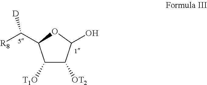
C1([T1O])C([OT2])C(O)OC1C([R8])[D]
